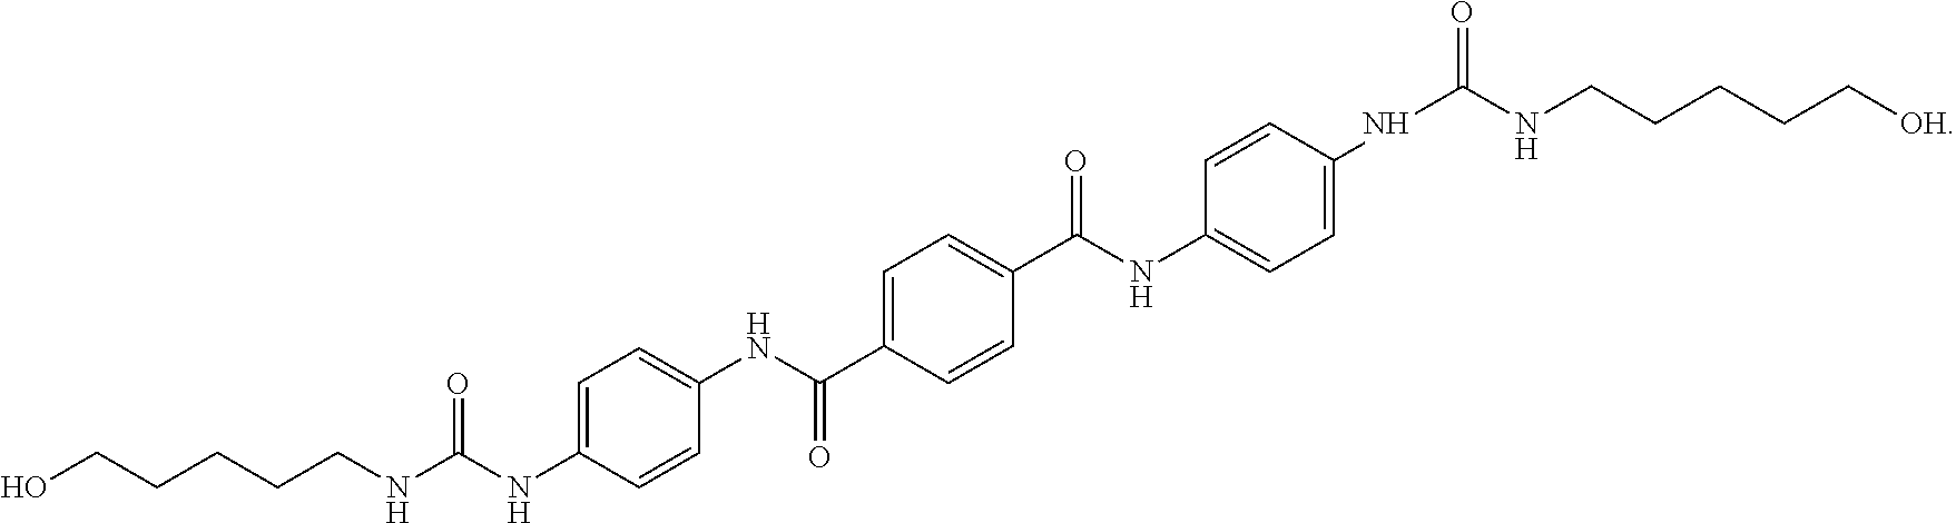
C1=CC(NC(NCCCCCO)=O)=CC=C1NC(=O)C1=CC=C(C(=O)NC2=CC=C(NC(=O)NCCCCC[OH])C=C2)C=C1
